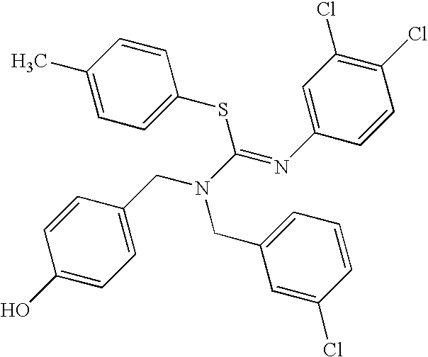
C1=C(CN(CC2=CC=CC(Cl)=C2)C(SC2=CC=C(C)C=C2)=NC2=CC(Cl)=C(Cl)C=C2)C=CC(O)=C1
